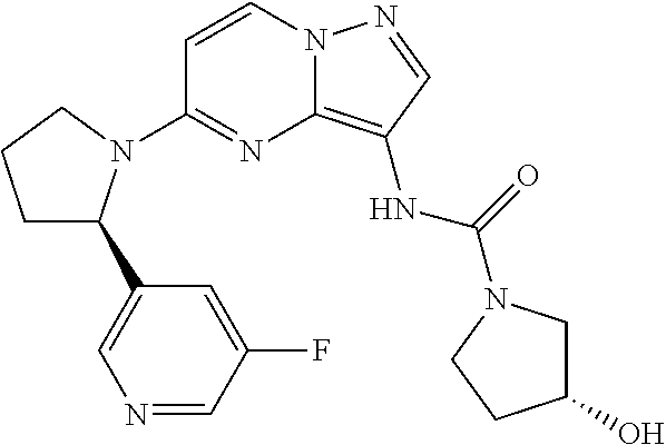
C1=CN2C(=C(NC(=O)N3CC(O)CC3)C=N2)N=C1N1C(C2=CN=CC(F)=C2)CCC1
